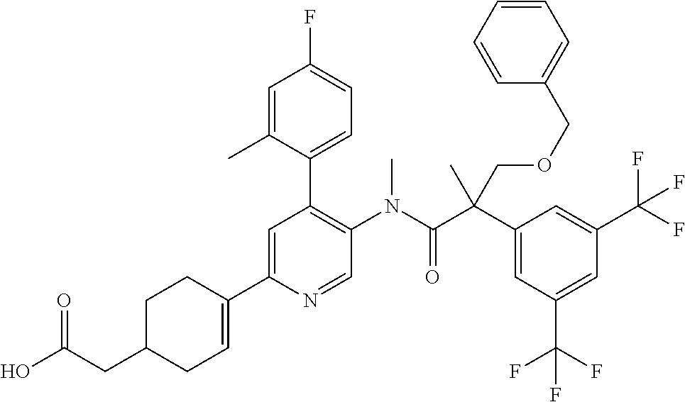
C1CC(C2=CC(C3=CC=C(F)C=C3C)=C(N(C(C(C3=CC(C(F)(F)F)=CC(C(F)(F)F)=C3)(C)COCC3=CC=CC=C3)=O)C)C=N2)=CCC1CC(=O)O
